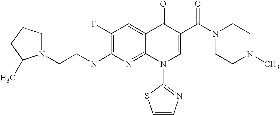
C1N(CCNC2=C(F)C=C3C(=N2)N(C2=NC=CS2)C=C(C(N2CCN(C)CC2)=O)C3=O)C(C)CC1
